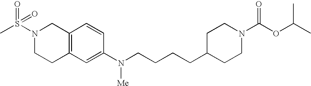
C1C2=C(CN(S(C)(=O)=O)C1)C=CC(N(CCCCC1CCN(C(=O)OC(C)C)CC1)[Me])=C2
